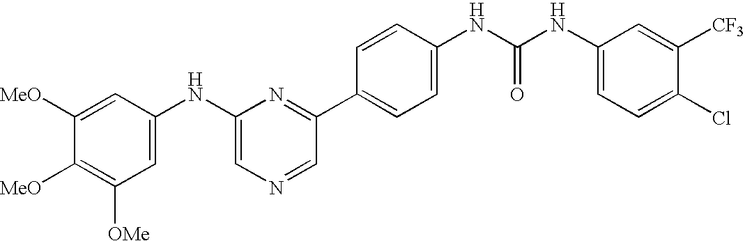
C1([MeO])=CC(NC2=CN=CC(C3=CC=C(NC(NC4=CC=C(Cl)C([CF3])=C4)=O)C=C3)=N2)=CC([OMe])=C1[MeO]
